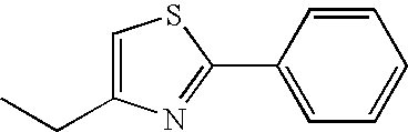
C1=C(CC)N=C(C2=CC=CC=C2)S1
